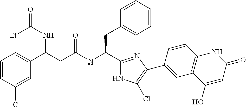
C1=CC(Cl)=CC(C(CC(NC(C2=NC(C3=CC4=C(C=C3)NC(=O)C=C4O)=C(Cl)N2)CC2=CC=CC=C2)=O)NC(=O)[Et])=C1
